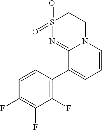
C1S(=O)(=O)N=C2N(C1)C=CC=C2C1=C(F)C(F)=C(F)C=C1
